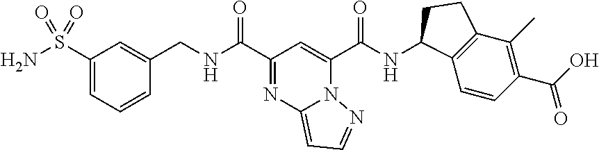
C1(C(NCC2=CC(S(N)(=O)=O)=CC=C2)=O)=NC2=CC=NN2C(C(NC2C3=C(C(C)=C(C(O)=O)C=C3)CC2)=O)=C1
